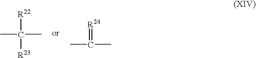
CC(C)([R22])[R23].CC(C)=[R24]
